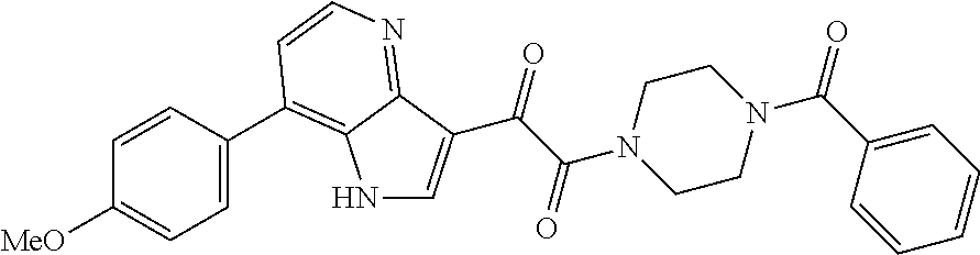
N1C=C(C(C(N2CCN(C(C3=CC=CC=C3)=O)CC2)=O)=O)C2=NC=CC(C3=CC=C([MeO])C=C3)=C12
